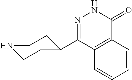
C1(C2=NNC(=O)C3=C2C=CC=C3)CCNCC1
